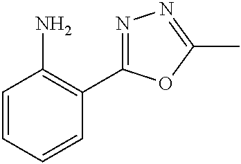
C1=CC=CC(C2=NN=C(C)O2)=C1N
